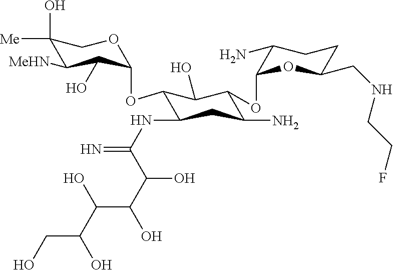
C1(O)([Me])C([MeHN])C(O)C(OC2C(NC(=N)C(C(O)C(O)C(O)CO)O)CC(N)C(OC3OC(CNCCF)CCC3N)C2O)OC1
